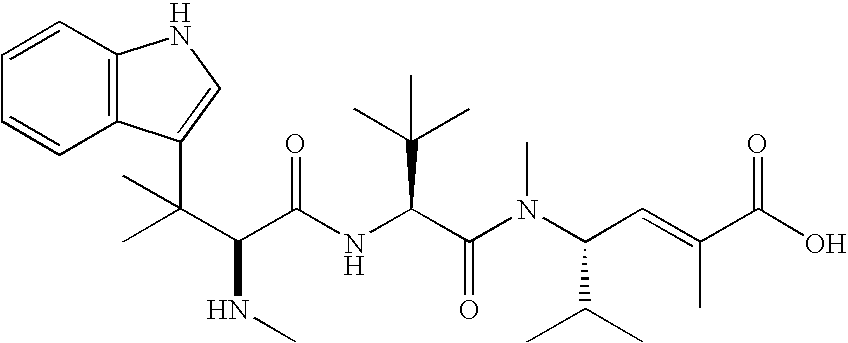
C1=CC2=C(C=C1)C(C(C)(C(NC)C(=O)NC(C(=O)N(C)C(C(C)C)C=C(C)C(=O)O)C(C)(C)C)C)=CN2
